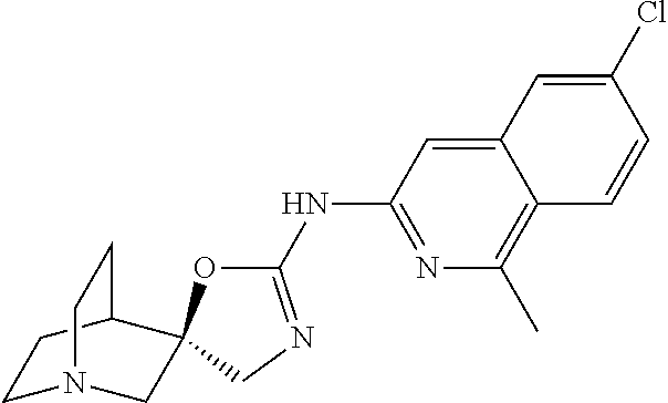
C1(NC2=NC(C)=C3C(=C2)C=C(Cl)C=C3)=NCC2(O1)CN1CCC2CC1
